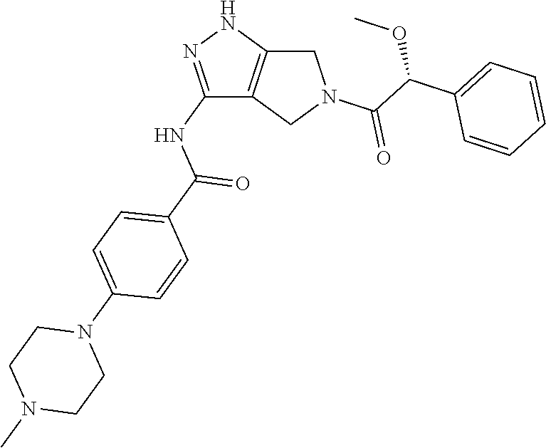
C1(NC(C2=CC=C(N3CCN(C)CC3)C=C2)=O)=NNC2=C1CN(C(C(C1=CC=CC=C1)OC)=O)C2
